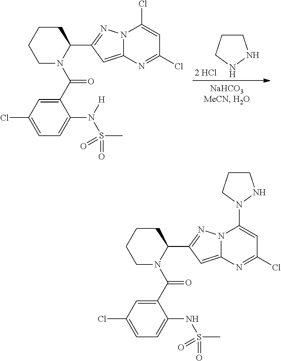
C1CCNN1.C1(C2=NN3C(=C2)N=C(Cl)C=C3Cl)CCCCN1C(C1=CC(Cl)=CC=C1N([H])S(C)(=O)=O)=O.C1(C2=NN3C(=C2)N=C(Cl)C=C3N2NCCC2)CCCCN1C(C1=CC(Cl)=CC=C1NS(C)(=O)=O)=O
